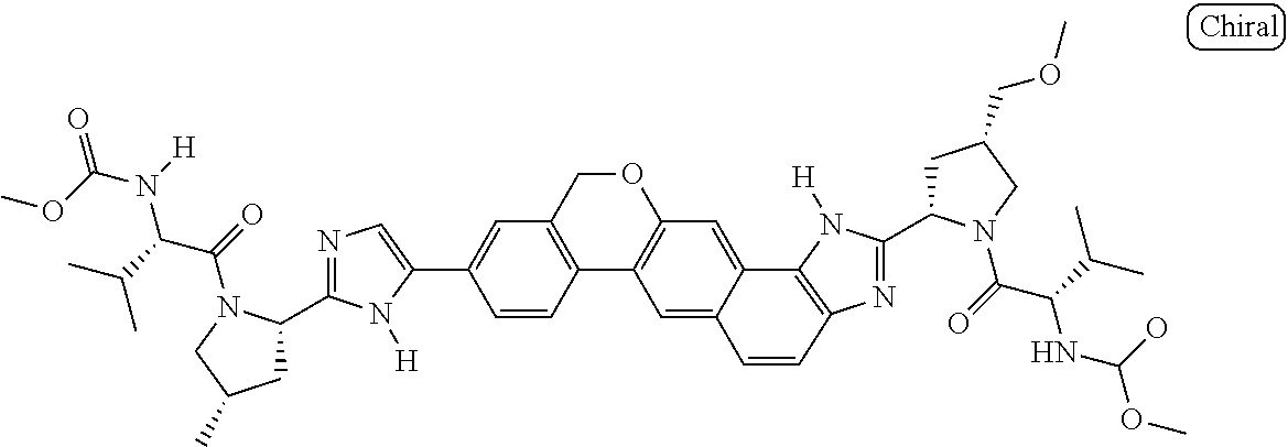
C1(C2=CC3=C(C4=C(C=C5C6=C(N=C(C7CC(COC)CN7C(=O)C(C(C)C)NC(O)OC)N6[H])C=CC5=C4)OC3)C=C2)=CN=C(C2CC(C)CN2C(=O)C(C(C)C)N([H])C(OC)=O)N1[H]
